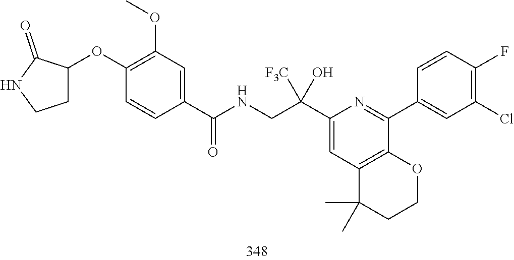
C1(Cl)=C(F)C=CC(C2=NC(C(CNC(C3=CC(OC)=C(OC4CCNC4=O)C=C3)=O)([F3C])O)=CC3=C2OCCC3(C)C)=C1
